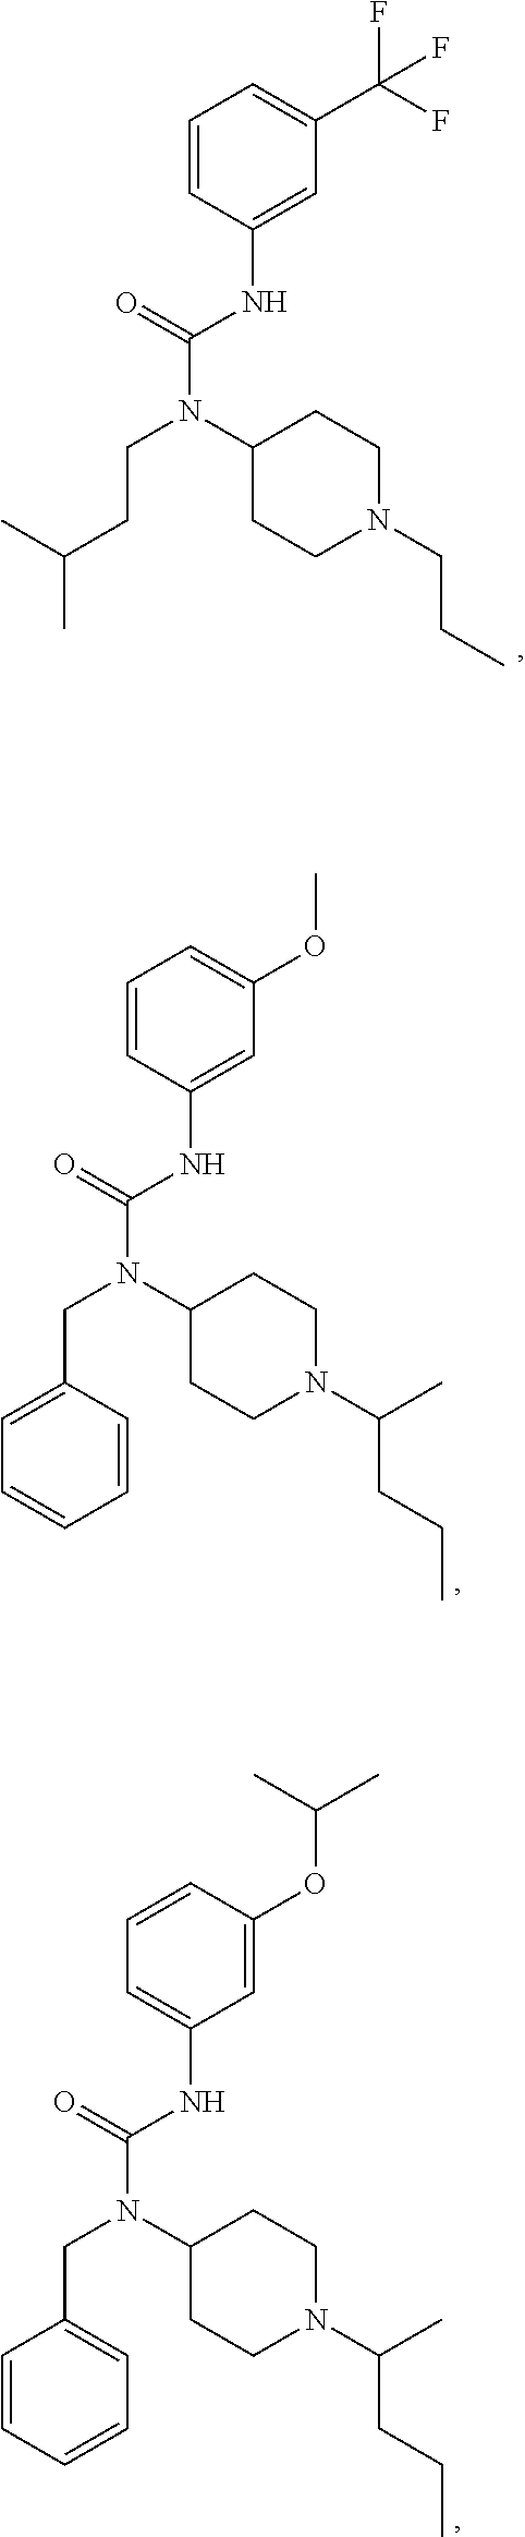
C1=CC(NC(N(C2CCN(C(CCC)C)CC2)CC2=CC=CC=C2)=O)=CC(OC)=C1.C1=CC(OC(C)C)=CC(NC(N(C2CCN(C(CCC)C)CC2)CC2=CC=CC=C2)=O)=C1.C1=CC(NC(N(C2CCN(CCC)CC2)CCC(C)C)=O)=CC(C(F)(F)F)=C1
